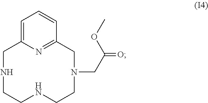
C1=C2N=C(C=C1)CN(CC(OC)=O)CCNCCNC2
